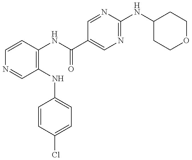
C1=CC(NC(=O)C2=CN=C(NC3CCOCC3)N=C2)=C(NC2=CC=C(Cl)C=C2)C=N1
